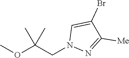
C1([Me])=NN(CC(OC)(C)C)C=C1Br
